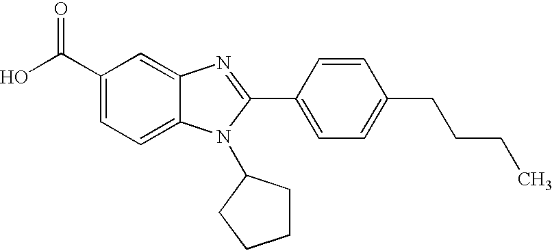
C1(C(O)=O)=CC=C2C(=C1)N=C(C1=CC=C(CCCC)C=C1)N2C1CCCC1
